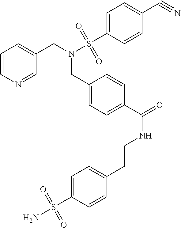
C1=CN=CC(CN(S(C2=CC=C(C#N)C=C2)(=O)=O)CC2=CC=C(C(=O)NCCC3=CC=C(S(=O)(=O)N)C=C3)C=C2)=C1
